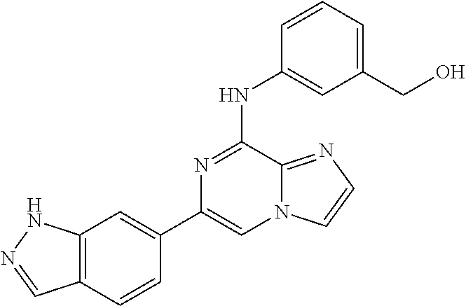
C12=C(C=CC(C3=CN4C(=NC=C4)C(NC4=CC(CO)=CC=C4)=N3)=C1)C=NN2
